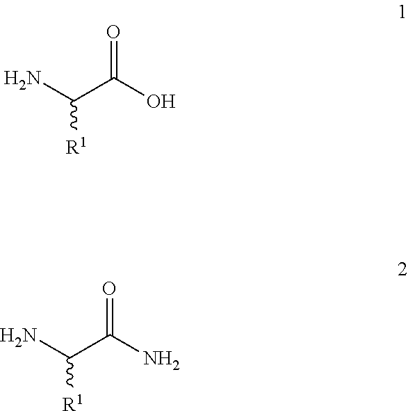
NC(C(O)=O)[R1].NC(C(N)=O)[R1]
